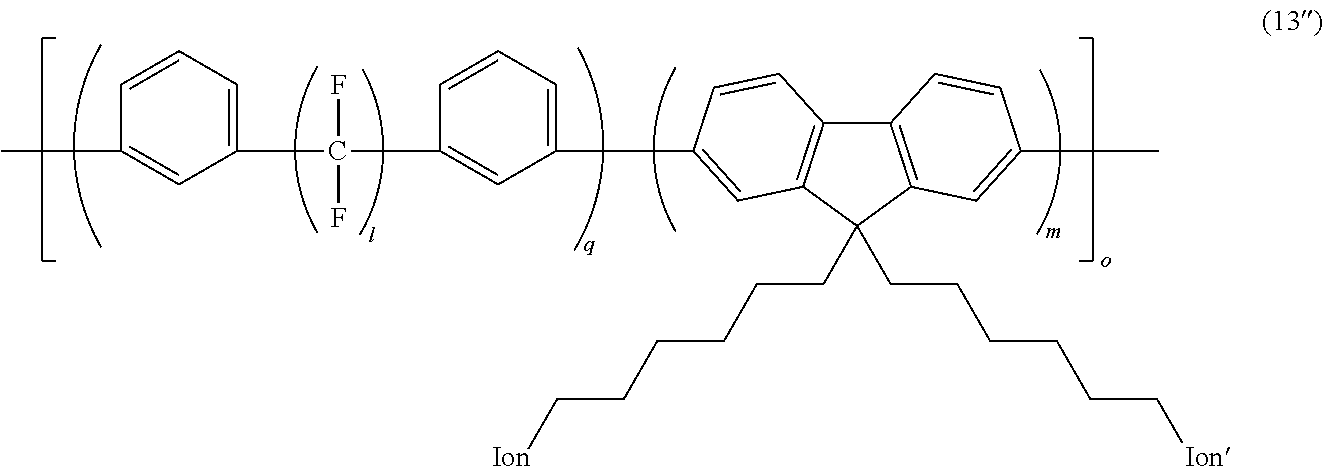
C12=C(C(CCCCCC[Ion])(CCCCCC[Ion])C3=C1C=CC(C1=CC=CC(C(C4=CC=CC(C)=C4)(F)F)=C1)=C3)C=C(C)C=C2
